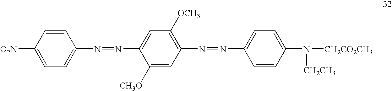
C1=CC(N=NC2=CC([OCH3])=C(N=NC3=CC=C(N([CH2CO2CH3])[CH2CH3])C=C3)C=C2[CH3O])=CC=C1[O2N]
